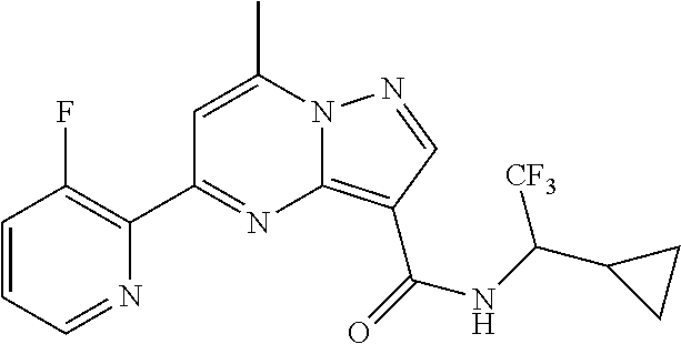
C1=C(C)N2C(=C(C(=O)NC(C3CC3)[CF3])C=N2)N=C1C1=C(F)C=CC=N1
